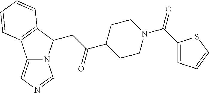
C12=CN=CN1C(CC(C1CCN(C(C3=CC=CS3)=O)CC1)=O)C1=C2C=CC=C1
